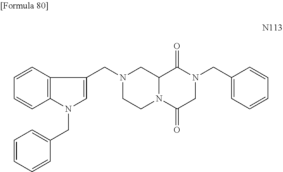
C12=C(C(CN3CCN4C(C3)C(=O)N(CC3=CC=CC=C3)CC4=O)=CN1CC1=CC=CC=C1)C=CC=C2
